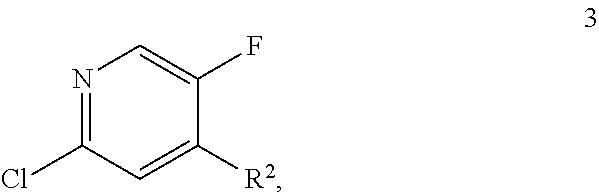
N1=C(Cl)C=C([R2])C(F)=C1
